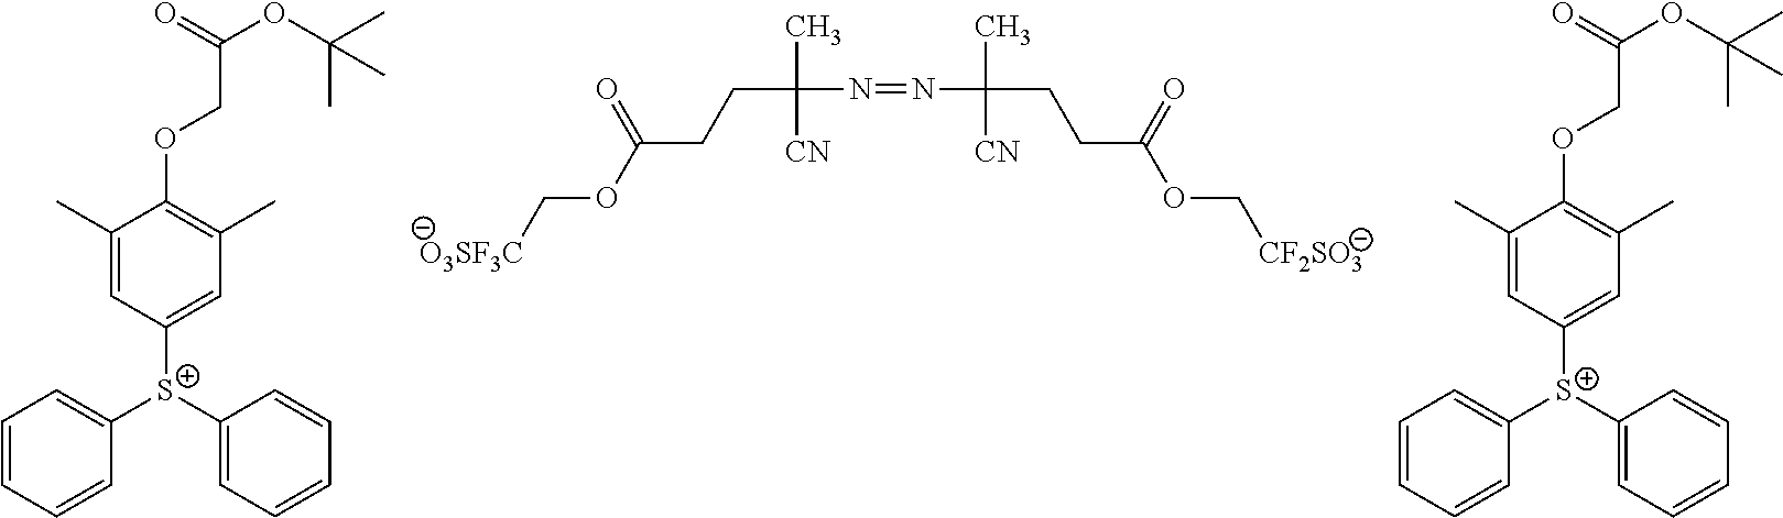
[O3SF3C]COC(CCC(C)([CN])N=NC(CCC(OC[CF2SO3])=O)(C)[CN])=O.C1([S+](C2=CC=CC=C2)C2=CC=CC=C2)=CC(C)=C(OCC(OC(C)(C)C)=O)C(C)=C1.C1([S+](C2=CC=CC=C2)C2=CC=CC=C2)=CC(C)=C(OCC(=O)OC(C)(C)C)C(C)=C1
